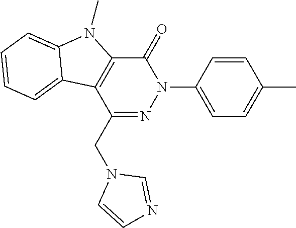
C1(=O)C2=C(C(CN3C=CN=C3)=NN1C1=CC=C(C)C=C1)C1=CC=CC=C1N2C
